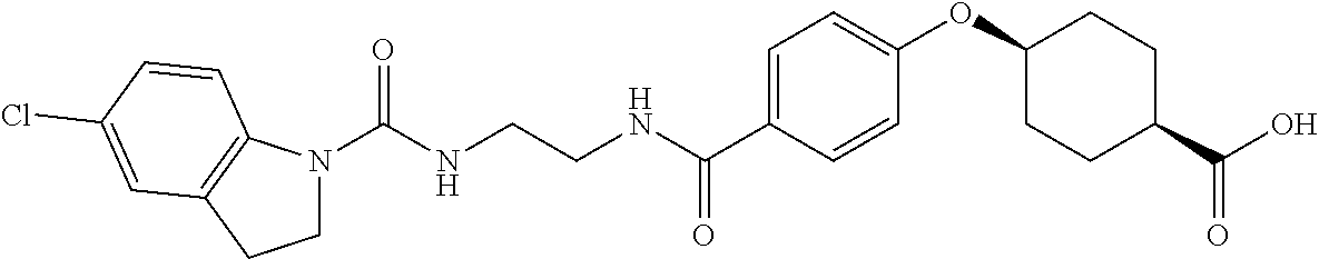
C(NCCNC(C1=CC=C(OC2CCC(C(O)=O)CC2)C=C1)=O)(=O)N1CCC2=C1C=CC(Cl)=C2
